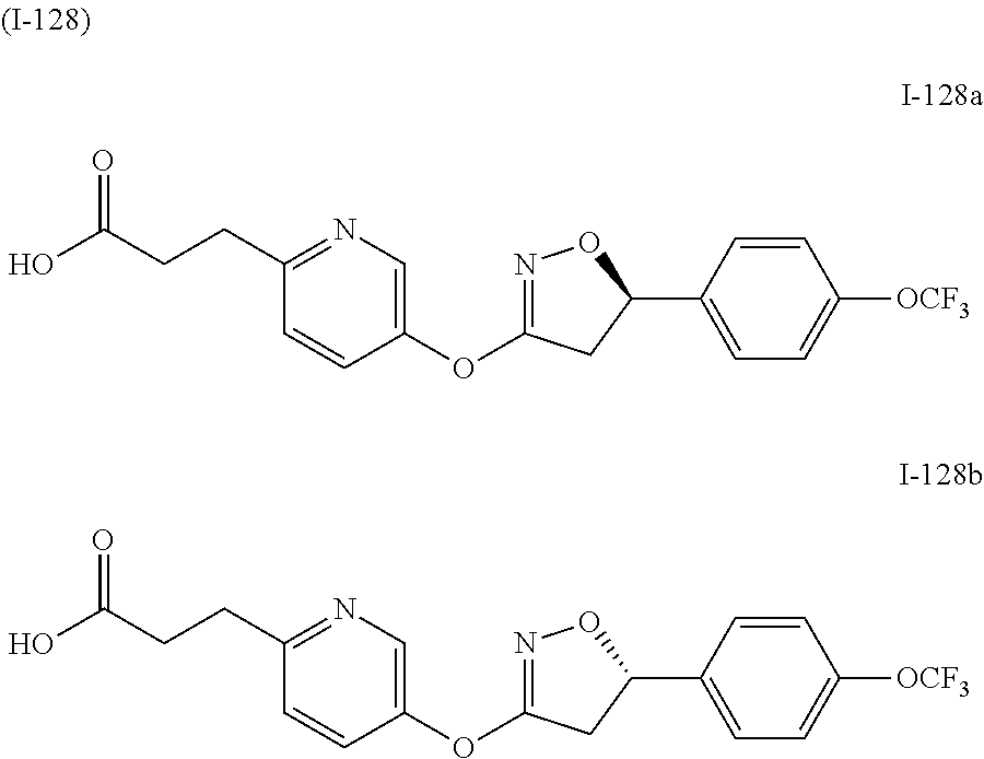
O(C1=NOC(C2=CC=C([OCF3])C=C2)C1)C1=CN=C(CCC(O)=O)C=C1.O(C1=NOC(C2=CC=C([OCF3])C=C2)C1)C1=CN=C(CCC(O)=O)C=C1
